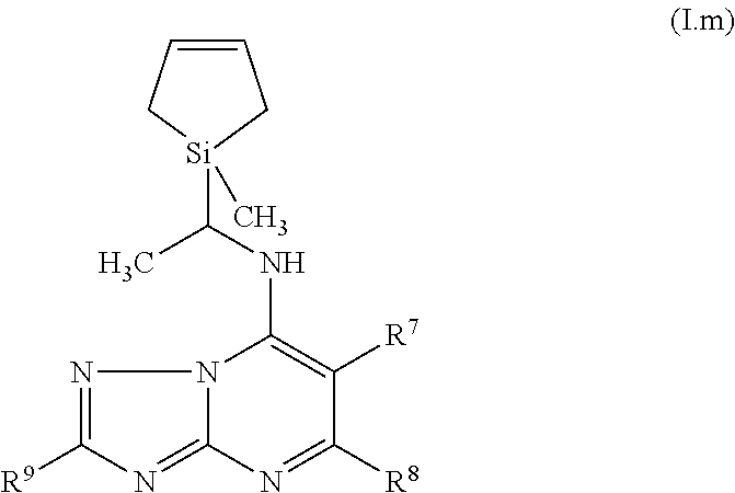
N12C(=NC([R9])=N1)N=C([R8])C([R7])=C2NC([Si]1(C)CC=CC1)C
